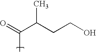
C(C)(=O)C(CCO)C
